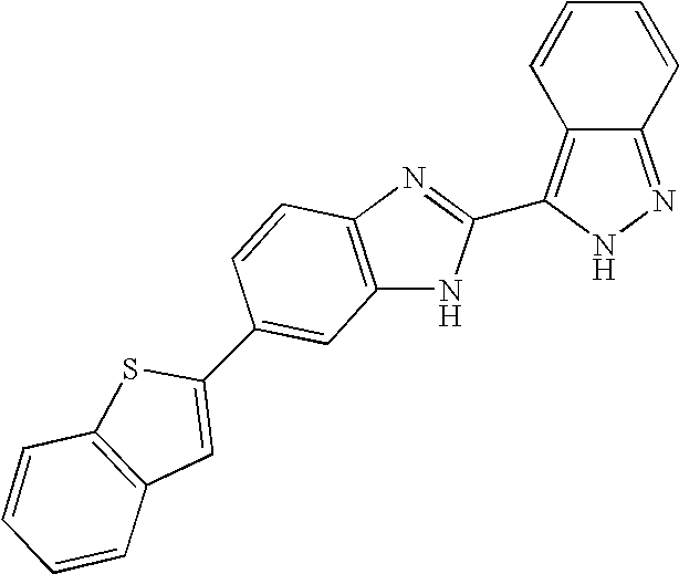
C12=NNC(C3=NC4=C(N3)C=C(C3=CC5=C(S3)C=CC=C5)C=C4)=C1C=CC=C2
